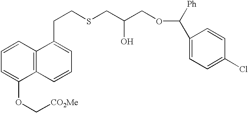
C1=CC=C(OC[CO2Me])C2=C1C(CCSCC(COC([Ph])C1=CC=C(Cl)C=C1)O)=CC=C2
